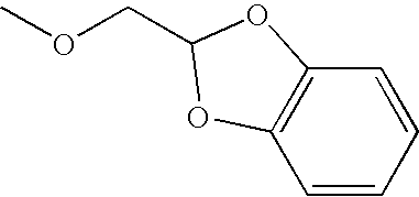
C(OC)C1OC2=C(C=CC=C2)O1
